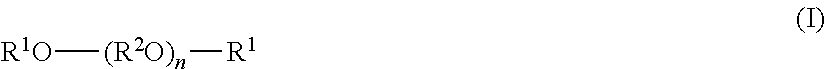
[R1O][(R2O)n][R1]
